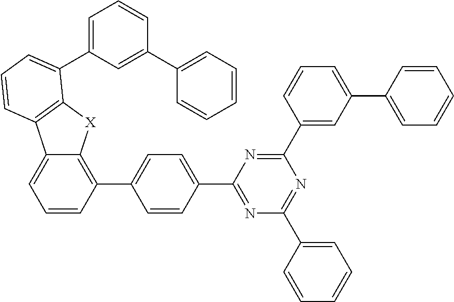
C1=CC(C2=NC(C3=CC=CC=C3)=NC(C3=CC(C4=CC=CC=C4)=CC=C3)=N2)=CC=C1C1=C2C(=CC=C1)C1=C([X]2)C(C2=CC=CC(C3=CC=CC=C3)=C2)=CC=C1
